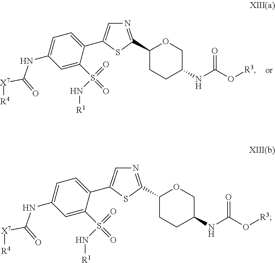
N1=C(C2CCC(NC(O[R3])=O)CO2)SC(C2=CC=C(NC([X7][R4])=O)C=C2S(=O)(=O)N[R1])=C1.N1=C(C2CCC(NC(O[R3])=O)CO2)SC(C2=CC=C(NC([X7][R4])=O)C=C2S(=O)(=O)N[R1])=C1
